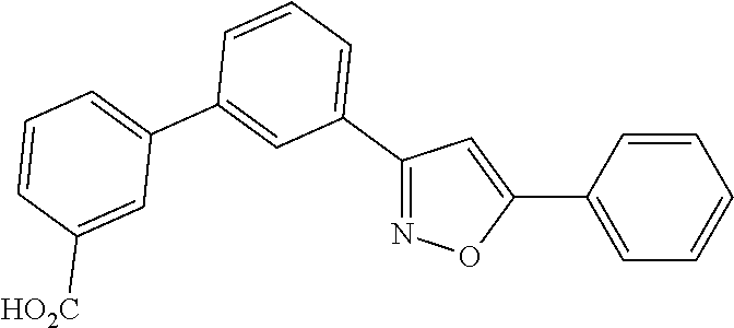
C1(C2=CC=CC(C3=CC=CC([HO2C])=C3)=C2)=NOC(C2=CC=CC=C2)=C1
